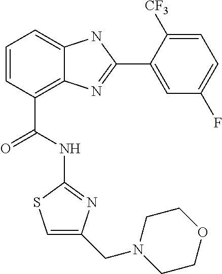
C1=CC(C(NC2=NC(CN3CCOCC3)=CS2)=O)=C2C(=C1)NC(C1=CC(F)=CC=C1[CF3])=N2
